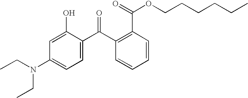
C1=C(O)C(C(C2=C(C(=O)OCCCCCC)C=CC=C2)=O)=CC=C1N(CC)CC
